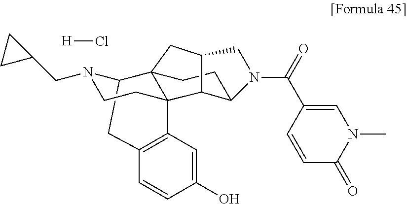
C1C2N(CC3CC3)CCC3(C4=C1C=CC(O)=C4)C21CC2C3C(CC1)N(C(=O)C1=CN(C)C(=O)C=C1)C2.[H]Cl
